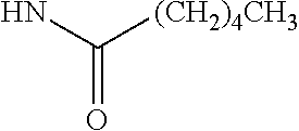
NC([(CH2)4CH3])=O
